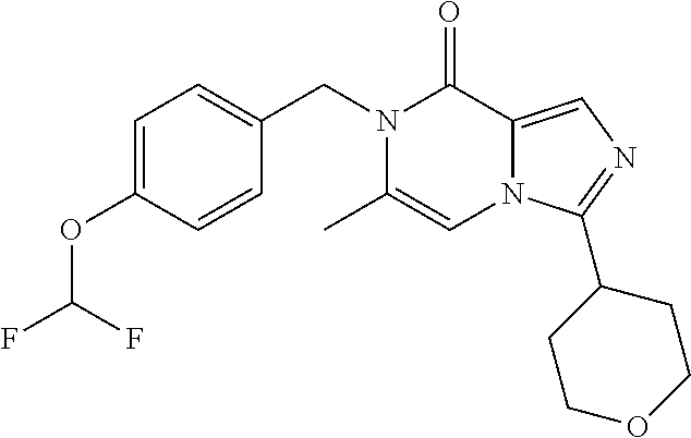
C1=C(OC(F)F)C=CC(CN2C(C)=CN3C(=CN=C3C3CCOCC3)C2=O)=C1
